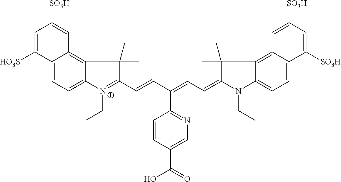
C12=CC=C3C(=C1C=C([SO3H])C=C2[HO3S])C(C)(C)C(C=CC(=CC=C1N(CC)C2=CC=C4C(=C2C1(C)C)C=C([SO3H])C=C4[SO3H])C1=NC=C(C(O)=O)C=C1)=[N+]3CC
